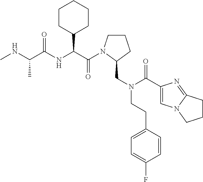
C(=O)(C(C1CCCCC1)NC(=O)C(C)NC)N1CCCC1CN(CCC1=CC=C(F)C=C1)C(=O)C1=CN2C(=N1)CCC2
